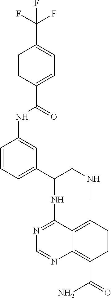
N1=C(NC(CNC)C2=CC=CC(NC(C3=CC=C(C(F)(F)F)C=C3)=O)=C2)C2=CCCC(C(=O)N)=C2N=C1
